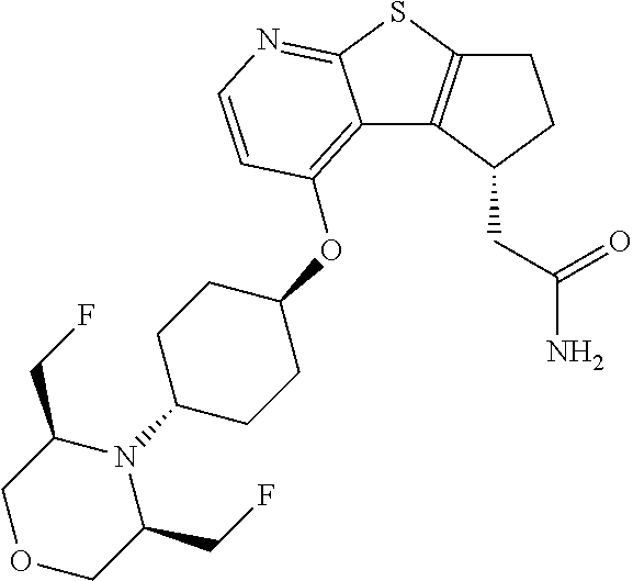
C12=C(OC3CCC(N4C(CF)COCC4CF)CC3)C=CN=C1SC1=C2C(CC(=O)N)CC1
